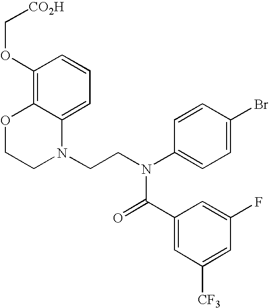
C1=C2C(=C(OC[CO2H])C=C1)OCCN2CCN(C1=CC=C(Br)C=C1)C(=O)C1=CC([CF3])=CC(F)=C1
